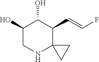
C1(O)CNC2(C(C=CF)C1O)CC2
